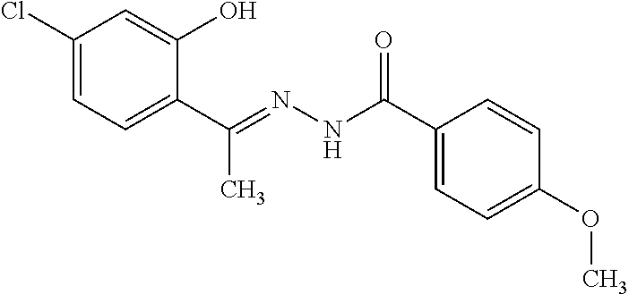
C1(Cl)=CC=C(C(=NNC(C2=CC=C(OC)C=C2)=O)C)C(O)=C1
